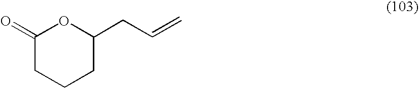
O1C(=O)CCCC1CC=C
